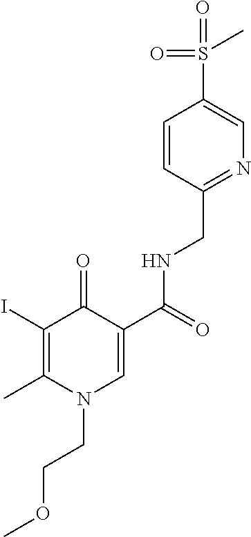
IC1=C(C)N(CCOC)C=C(C(=O)NCC2=NC=C(S(C)(=O)=O)C=C2)C1=O
